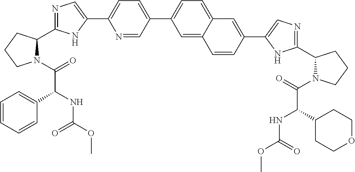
N1=CC(C2=CC=C3C(=C2)C=CC(C2=CN=C(C4N(C(=O)C(C5CCOCC5)NC(OC)=O)CCC4)N2)=C3)=CC=C1C1=CN=C(C2N(C(=O)C(NC(OC)=O)C3=CC=CC=C3)CCC2)N1
